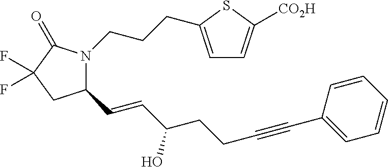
C1(C=CC(CCC#CC2=CC=CC=C2)O)N(CCCC2=CC=C([CO2H])S2)C(=O)C(F)(F)C1
